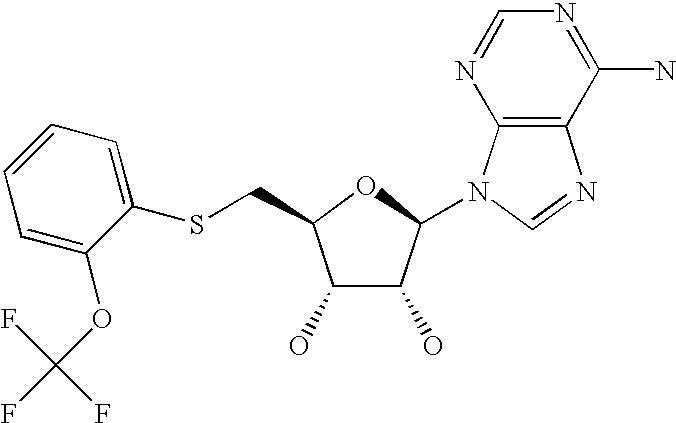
C1(O)C(O)C(N2C3=C(N=C2)C(N)=NC=N3)OC1CSC1=CC=CC=C1OC(F)(F)F
